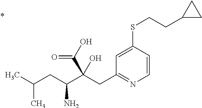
C1=CC(SCCC2CC2)=CC(CC(C(CC(C)C)N)(C(O)=O)O)=N1
